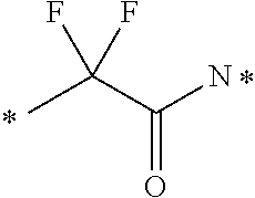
CC(C(=O)N)(F)F
